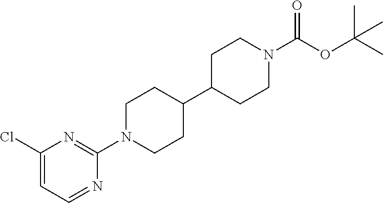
C1(Cl)=CC=NC(N2CCC(C3CCN(C(OC(C)(C)C)=O)CC3)CC2)=N1
